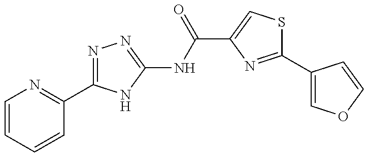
C1=CC=CC(C2=NN=C(NC(=O)C3=CSC(C4=COC=C4)=N3)N2)=N1
